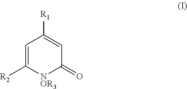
C1=C([R2])[NOR3]C(=O)C=C1[R1]
